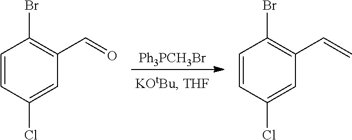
[Ph3PCH3Br].C1=CC(Cl)=CC(C=O)=C1Br.C1=CC(Cl)=CC(C=C)=C1Br
